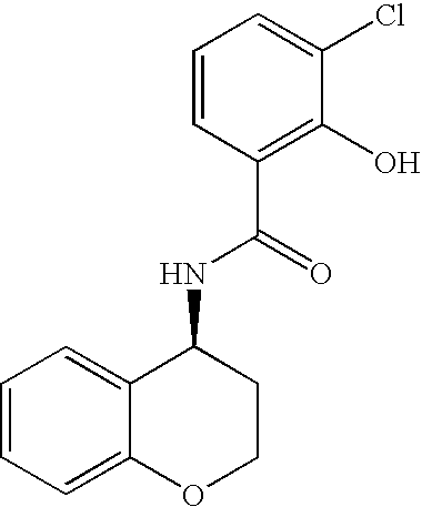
C1=CC(C(NC2C3=CC=CC=C3OCC2)=O)=C(O)C(Cl)=C1
